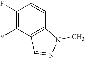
C1(F)=C(*)C2=C(C=C1)N(C)N=C2
